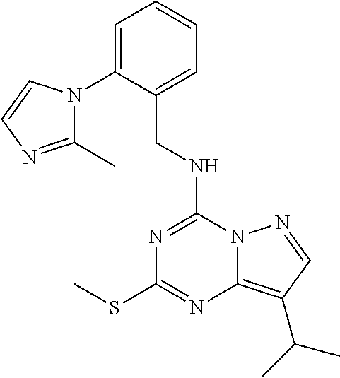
C1=C(N2C(C)=NC=C2)C(CNC2=NC(SC)=NC3=C(C(C)C)C=NN23)=CC=C1
